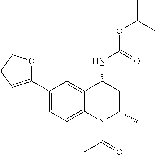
C(OC(C)C)(NC1CC(C)N(C(C)=O)C2=CC=C(C3=CCCO3)C=C12)=O
